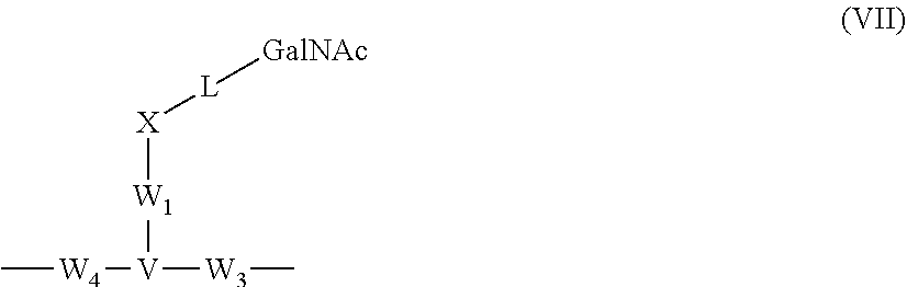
C[W4][V]([W3]C)[W1][X][L][GalNAc]
